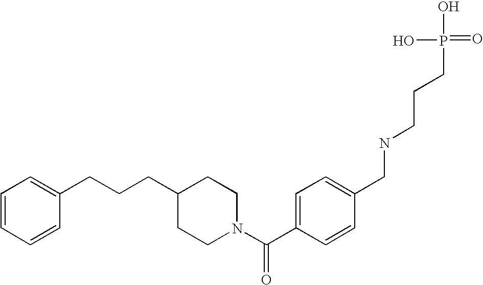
N1(C(C2=CC=C(CNCCCP(=O)(O)O)C=C2)=O)CCC(CCCC2=CC=CC=C2)CC1
